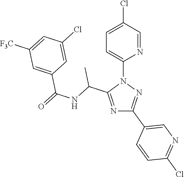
N1=C(C(NC(=O)C2=CC([F3C])=CC(Cl)=C2)C)N(C2=CC=C(Cl)C=N2)N=C1C1=CN=C(Cl)C=C1
